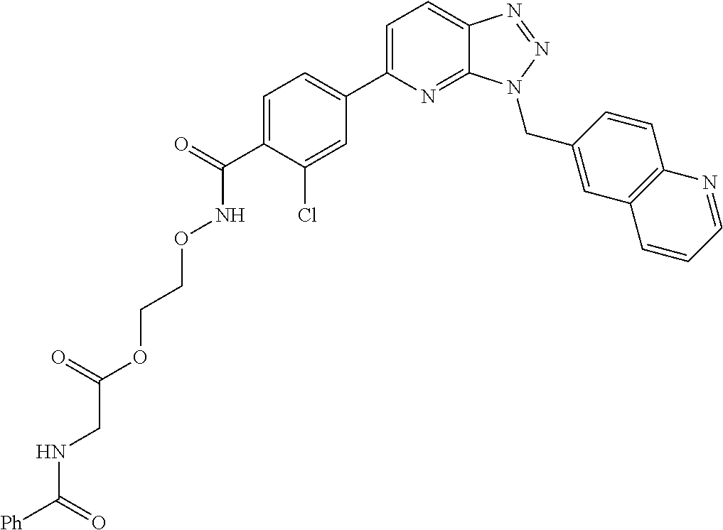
C1=C(C(=O)NOCCOC(CNC([Ph])=O)=O)C(Cl)=CC(C2=CC=C3C(=N2)N(CC2=CC4=C(C=C2)N=CC=C4)N=N3)=C1
